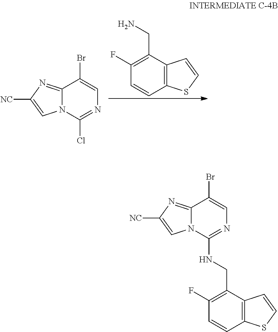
C12=NC([NC])=CN1C(Cl)=NC=C2Br.C12=C(C(CN)=C(F)C=C1)C=CS2.C12=NC([NC])=CN1C(NCC1=C(F)C=CC3=C1C=CS3)=NC=C2Br
